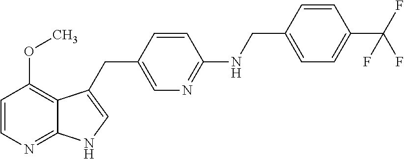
C1=CN=C2C(=C1OC)C(CC1=CN=C(NCC3=CC=C(C(F)(F)F)C=C3)C=C1)=CN2
